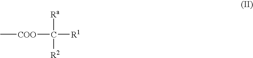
C[COO]C([Ra])([R1])[R2]
